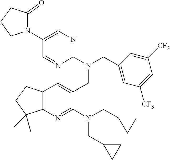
C1(N(CC2CC2)CC2CC2)=NC2=C(C=C1CN(CC1=CC([CF3])=CC([CF3])=C1)C1=NC=C(N3C(=O)CCC3)C=N1)CCC2(C)C
